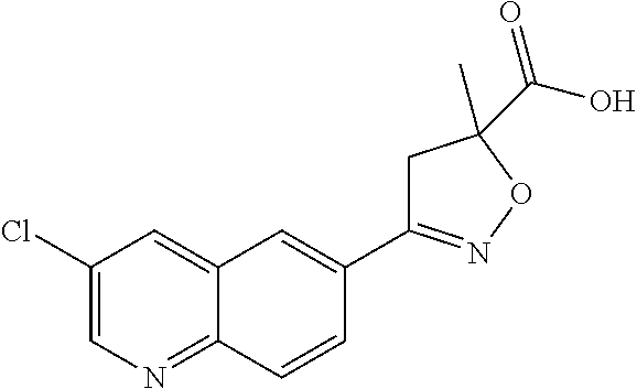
C1(Cl)=CN=C2C(=C1)C=C(C1=NOC(C(O)=O)(C)C1)C=C2
